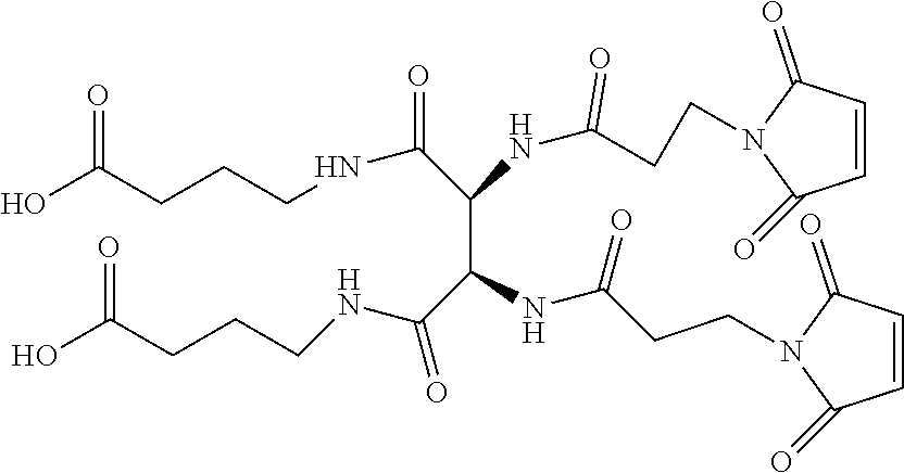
C(O)(CCCNC(=O)C(NC(CCN1C(=O)C=CC1=O)=O)C(C(NCCCC(O)=O)=O)NC(CCN1C(=O)C=CC1=O)=O)=O
